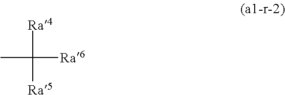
CC([Ra4])([Ra6])[Ra5]
